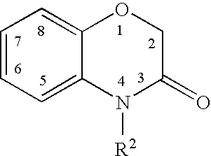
C1=CC=C2C(=C1)OCC(=O)N2[R2]
